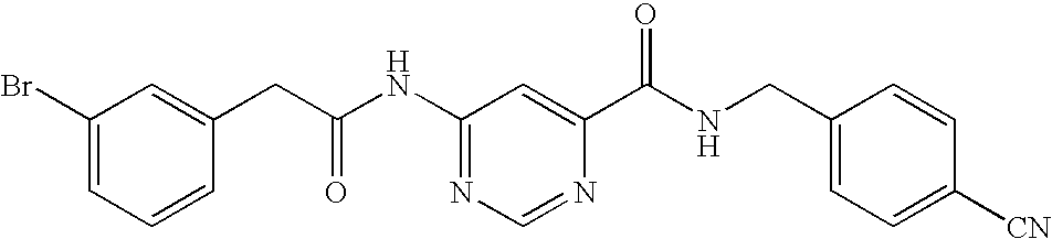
C1(Br)=CC=CC(CC(NC2=NC=NC(C(NCC3=CC=C([CN])C=C3)=O)=C2)=O)=C1
